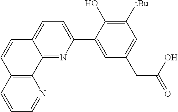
C12=NC(C3=CC(CC(O)=O)=CC([tBu])=C3O)=CC=C1C=CC1=C2N=CC=C1
